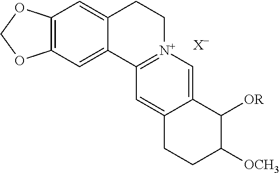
C12=C(C=C3C(=C1)CC[N+]1=C3C=C3C(=C1)C([OR])C([OCH3])CC3)OCO2.[X-]
